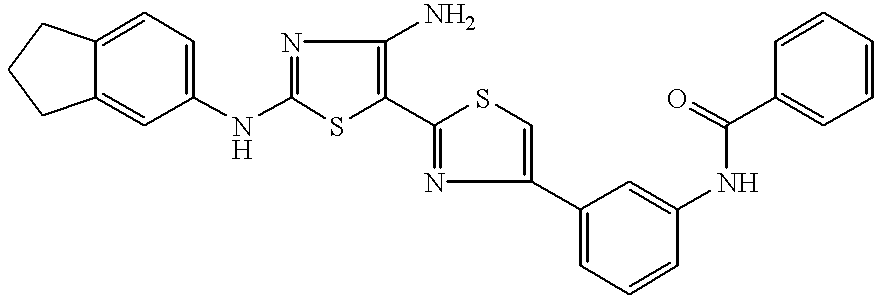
N(C1=NC(N)=C(C2=NC(C3=CC=CC(NC(C4=CC=CC=C4)=O)=C3)=CS2)S1)C1=CC=C2C(=C1)CCC2
